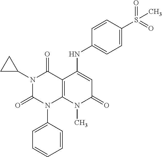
C1=CC(N2C3=C(C(=O)N(C4CC4)C2=O)C(NC2=CC=C(S(=O)(=O)C)C=C2)=CC(=O)N3C)=CC=C1
